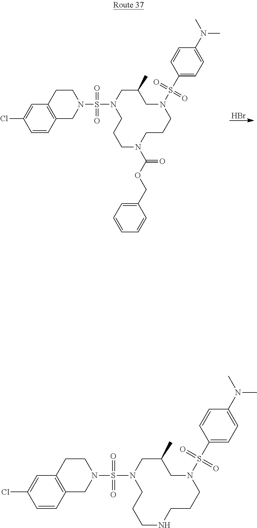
Br.C1(Cl)=CC2=C(CN(S(=O)(=O)N3CC(C)CN(S(C4=CC=C(N(C)C)C=C4)(=O)=O)CCCN(C(OCC4=CC=CC=C4)=O)CCC3)CC2)C=C1.C1(Cl)=CC2=C(CN(S(=O)(=O)N3CC(C)CN(S(C4=CC=C(N(C)C)C=C4)(=O)=O)CCCNCCC3)CC2)C=C1
